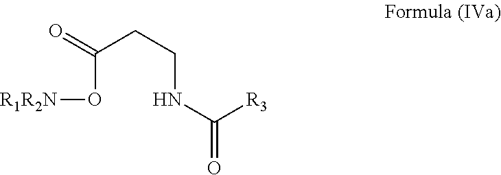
C(O[R1R2N])(CCNC(=O)[R3])=O
